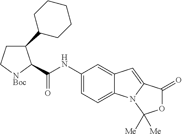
C1(C2CCCCC2)CC[NBoc]C1C(NC1=CC=C2C(=C1)C=C1N2C([Me])([Me])OC1=O)=O
